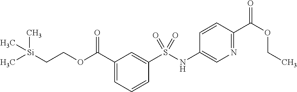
C1(C(OCC[Si](C)(C)C)=O)=CC=CC(S(NC2=CN=C(C(OCC)=O)C=C2)(=O)=O)=C1
